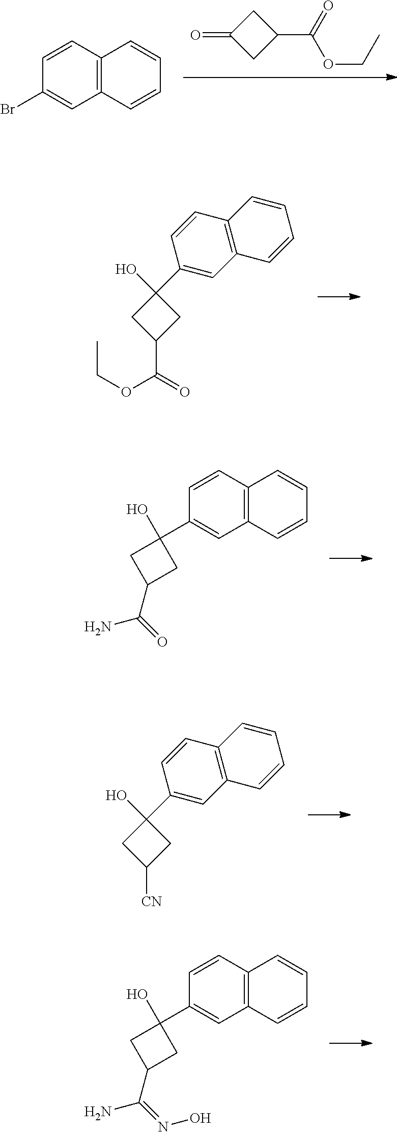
[CN]C1CC(O)(C2=CC3=C(C=C2)C=CC=C3)C1.C(N)(C1CC(O)(C2=CC3=C(C=C2)C=CC=C3)C1)=O.C(C1CC(O)(C2=CC3=C(C=C2)C=CC=C3)C1)(=O)OCC.C1(=O)CC(C(=O)OCC)C1.BrC1=CC2=C(C=C1)C=CC=C2.ON=C(N)C1CC(O)(C2=CC3=C(C=C2)C=CC=C3)C1
